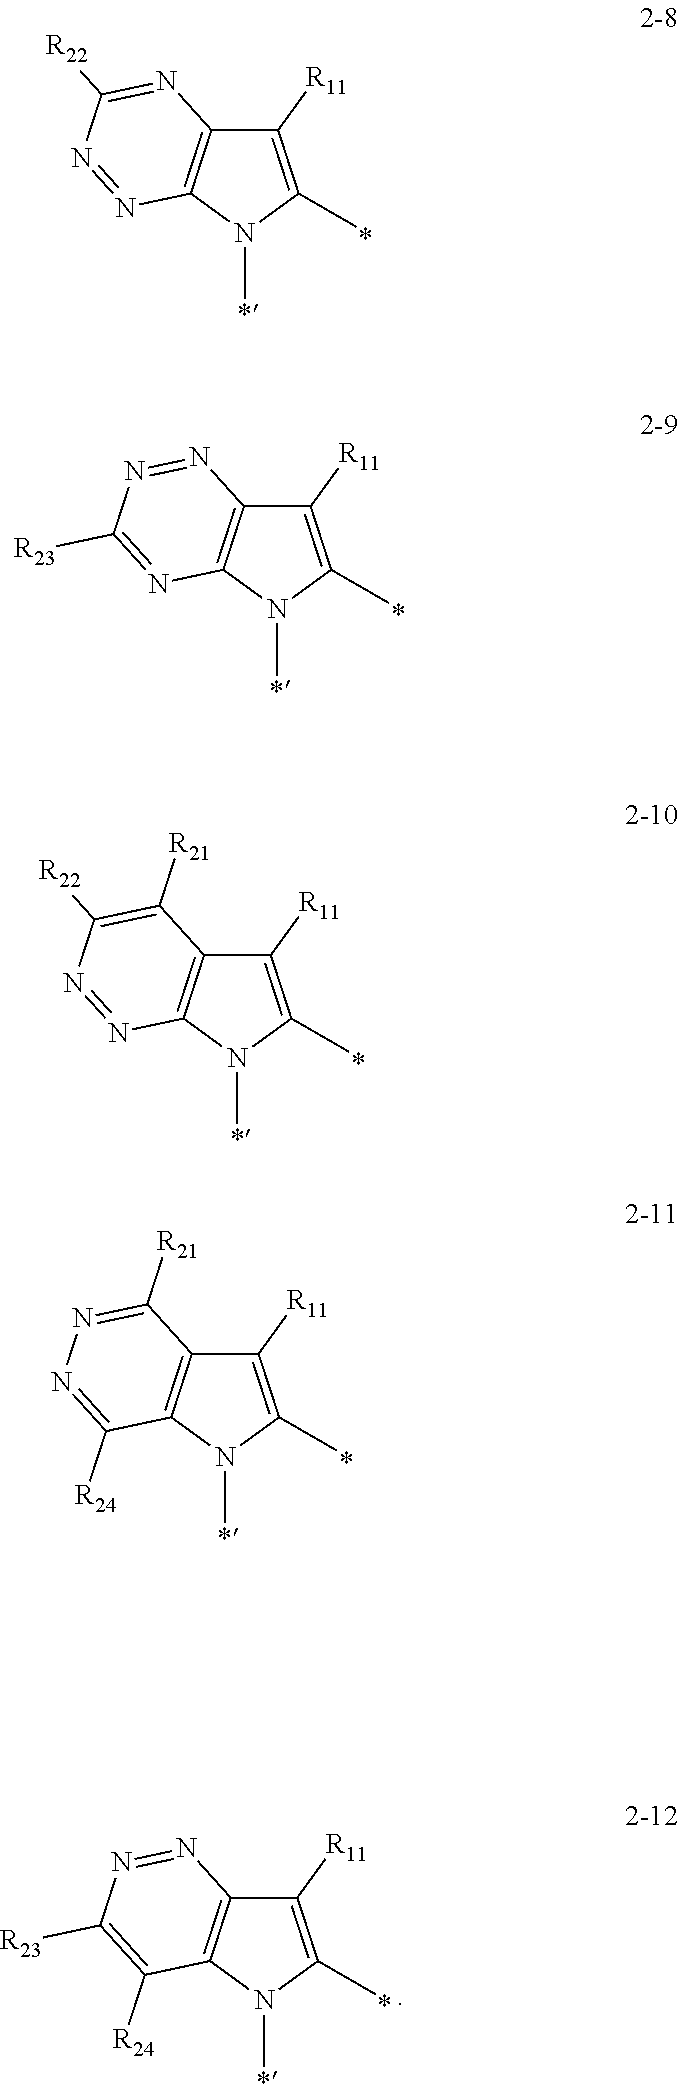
C1([R11])=C(C)N(C)C2=C1N=C([R22])N=N2.C1([R11])=C(C)N(C)C2=C1N=NC([R23])=N2.C1([R11])=C(C)N(C)C2=C1C([R21])=C([R22])N=N2.C1([R11])=C(C)N(C)C2=C1C([R21])=NN=C2[R24].C1([R11])=C(C)N(C)C2=C1N=NC([R23])=C2[R24]
